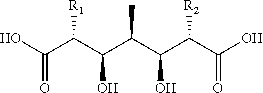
C(C(C(C(C(C(C(O)=O)[R2])O)C)O)[R1])(O)=O
